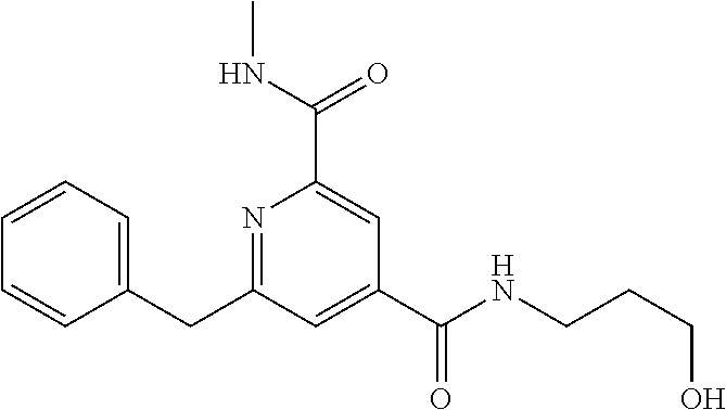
C1=CC=C(CC2=NC(C(NC)=O)=CC(C(NCCCO)=O)=C2)C=C1
